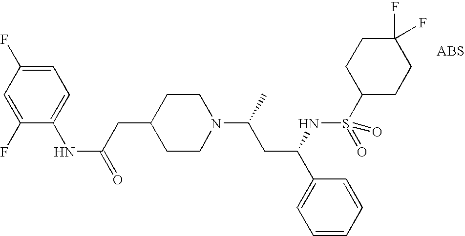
N(C(=O)CC1CCN(C(CC(C2=CC=CC=C2)NS(C2CCC(F)(F)CC2)(=O)=O)C)CC1)C1=CC=C(F)C=C1F
